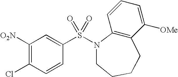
C1([O2N])=C(Cl)C=CC(S(=O)(=O)N2C3=C(C([OMe])=CC=C3)CCCC2)=C1
